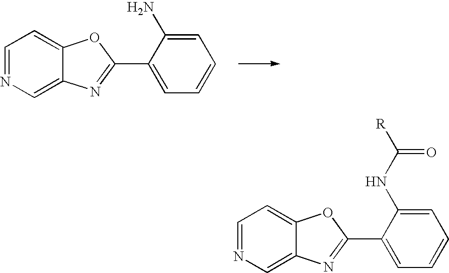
C1=NC=C2C(=C1)OC(C1=CC=CC=C1NC([R])=O)=N2.C1=NC=C2C(=C1)OC(C1=CC=CC=C1N)=N2
